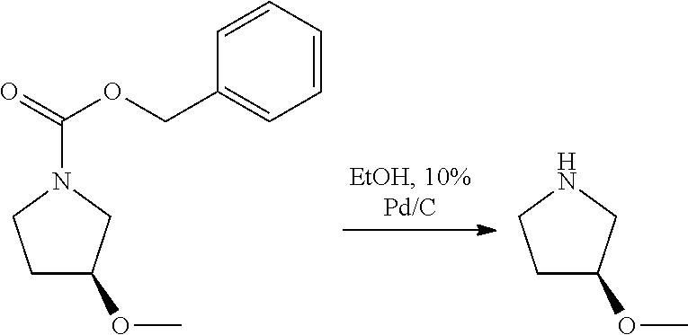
C1C(OC)CN(C(=O)OCC2=CC=CC=C2)C1.C1C(OC)CNC1
